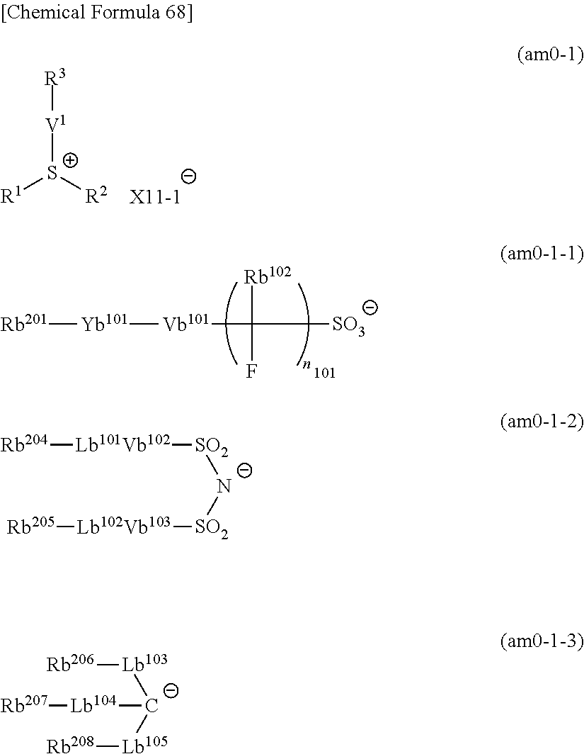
[Rb201][Yb101][Vb101]C([Rb102])([SO3])F.[R3][V1][S+]([R1])[R2].[Rb204][Lb101Vb102][SO2][N-][SO2][Lb102Vb103][Rb205].[Rb207][Lb104][C-]([Lb105][Rb208])[Lb103][Rb206]
